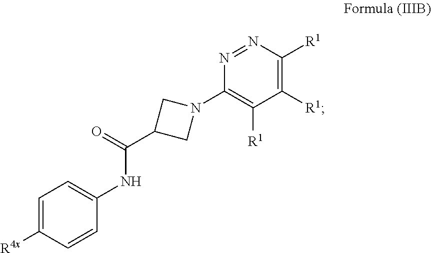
N1=NC([R1])=C([R1])C([R1])=C1N1CC(C(=O)NC2=CC=C([R4x])C=C2)C1
